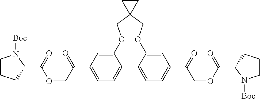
C12=CC(C(COC(=O)C3CCCN3[Boc])=O)=CC=C1C1=CC=C(C(=O)COC(=O)C3CCCN3[Boc])C=C1OCC1(CO2)CC1
